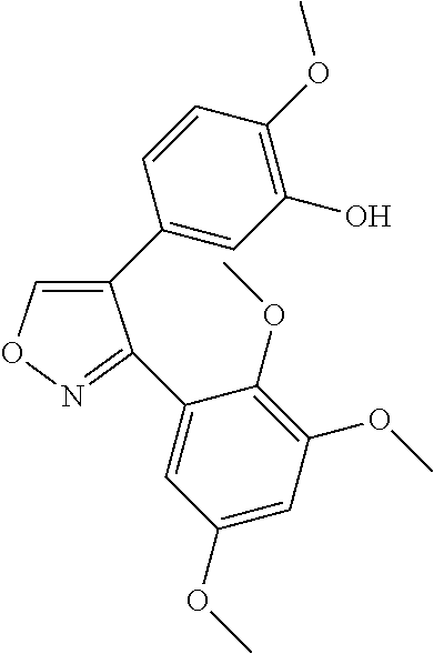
C1(C2=CC(O)=C(OC)C=C2)=CON=C1C1=CC(OC)=CC(OC)=C1OC
